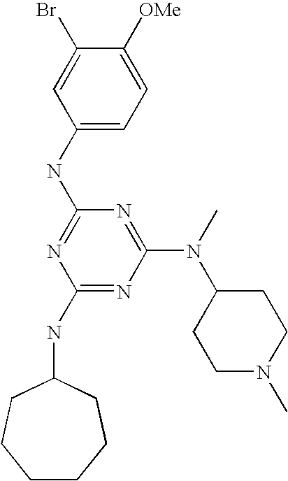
C1(NC2=NC(NC3CCCCCC3)=NC(N(C3CCN(C)CC3)C)=N2)=CC=C([OMe])C(Br)=C1
